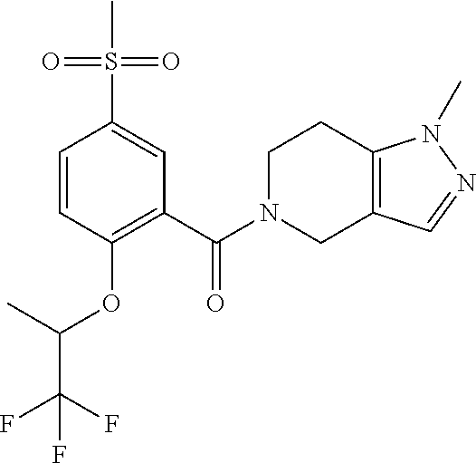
C1(S(=O)(=O)C)=CC(C(=O)N2CCC3=C(C=NN3C)C2)=C(OC(C(F)(F)F)C)C=C1
